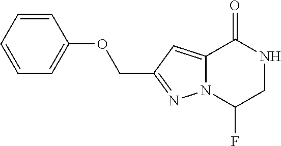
C12=CC(COC3=CC=CC=C3)=NN1C(F)CNC2=O
